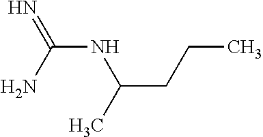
N(C(N)=N)C(CCC)C
